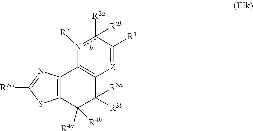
C12=C(C([R4a])([R4b])C([R3a])([R3b])C3=C1n([R7])c([R2a])([R2b])C([R1])=[Z]3)SC([R6II])=N2
